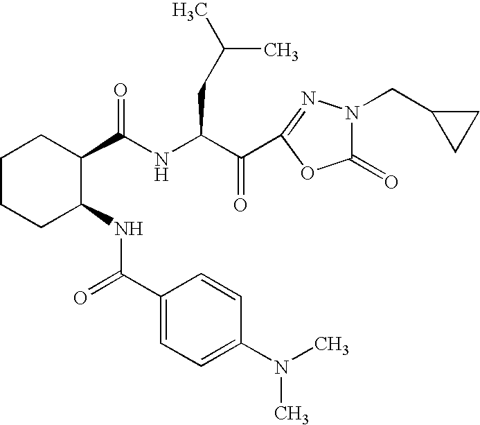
C1(C(NC(CC(C)C)C(=O)C2=NN(CC3CC3)C(=O)O2)=O)CCCCC1NC(C1=CC=C(N(C)C)C=C1)=O
